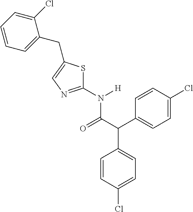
C1=CC(Cl)=CC=C1C(C(=O)N(C1=NC=C(CC2=CC=CC=C2Cl)S1)[H])C1=CC=C(Cl)C=C1
